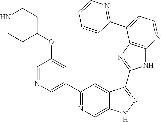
C1(C2=NC=C3C(=C2)C(C2=NC4=C(N2)N=CC=C4C2=NC=CC=C2)=NN3)=CN=CC(OC2CCNCC2)=C1
